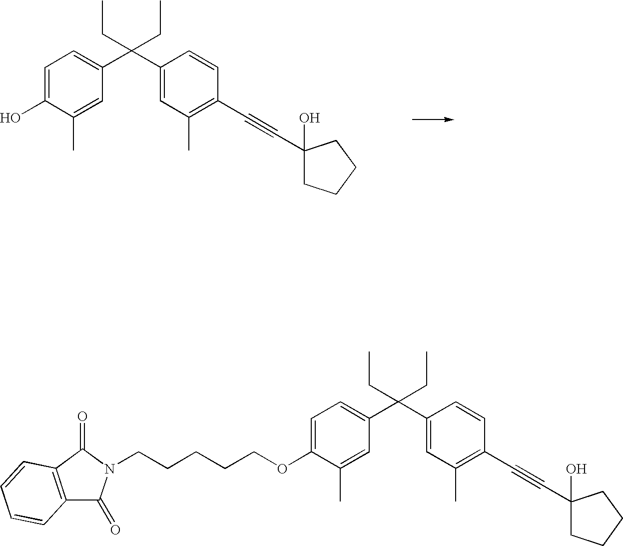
C1=C(O)C(C)=CC(C(C2=CC(C)=C(C#CC3(O)CCCC3)C=C2)(CC)CC)=C1.C1=C(OCCCCCN2C(=O)C3=C(C2=O)C=CC=C3)C(C)=CC(C(C2=CC(C)=C(C#CC3(O)CCCC3)C=C2)(CC)CC)=C1
